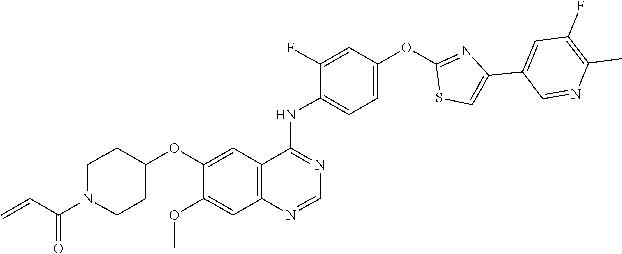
O(C1=CC2=C(C=C1OC)N=CN=C2NC1=CC=C(OC2=NC(C3=CC(F)=C(C)N=C3)=CS2)C=C1F)C1CCN(C(C=C)=O)CC1
